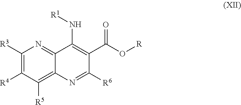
[R3]C1=C([R4])C([R5])=C2C(=N1)C(N[R1])=C(C(O[R])=O)C([R6])=N2
